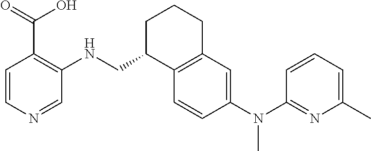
C1=CC(N(C2=NC(C)=CC=C2)C)=CC2=C1C(CNC1=C(C(O)=O)C=CN=C1)CCC2
